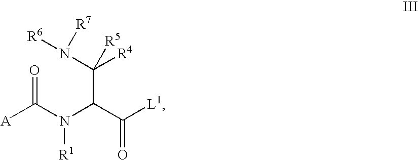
[A]C(N([R1])C(C(N([R6])[R7])([R5])[R4])C(=O)[L1])=O
